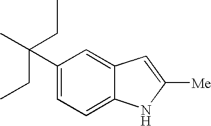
C1(C(C)(CC)CC)=CC=C2C(=C1)C=C([Me])N2
